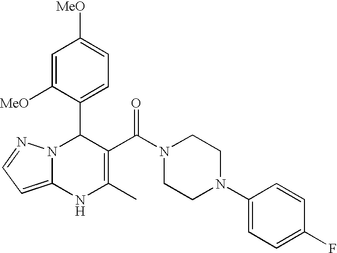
C1=C([MeO])C(C2N3C(=CC=N3)NC(C)=C2C(N2CCN(C3=CC=C(F)C=C3)CC2)=O)=CC=C1[MeO]
